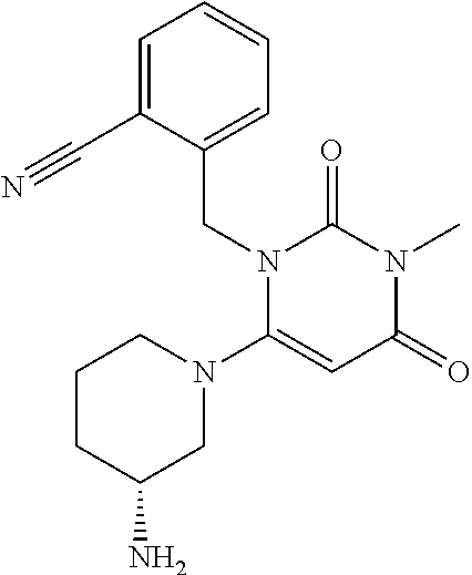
C1=C(C#N)C(CN2C(N3CCCC(N)C3)=CC(=O)N(C)C2=O)=CC=C1
